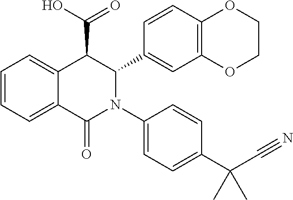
C1=CC=C2C(=C1)C(C(=O)O)C(C1=CC3=C(C=C1)OCCO3)N(C1=CC=C(C(C)(C)C#N)C=C1)C2=O
